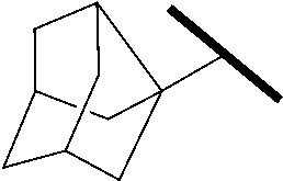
C1C2CC3CC(C(C)C)(C1C3)C2
